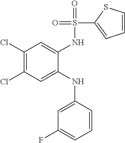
C1(Cl)=C(Cl)C=C(NC2=CC(F)=CC=C2)C(NS(=O)(=O)C2=CC=CS2)=C1
